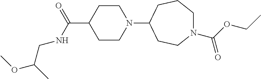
C1CN(C2CCN(C(OCC)=O)CCC2)CCC1C(=O)NCC(OC)C
